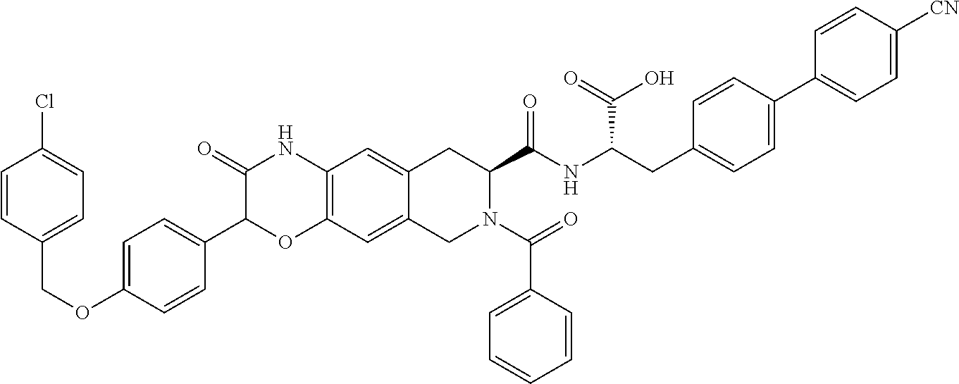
C1=CC(COC2=CC=C(C3OC4=C(NC3=O)C=C3C(=C4)CN(C(=O)C4=CC=CC=C4)C(C(NC(CC4=CC=C(C5=CC=C([CN])C=C5)C=C4)C(=O)O)=O)C3)C=C2)=CC=C1Cl
